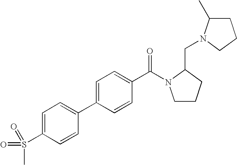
C1(S(=O)(=O)C)=CC=C(C2=CC=C(C(=O)N3CCCC3CN3C(C)CCC3)C=C2)C=C1
